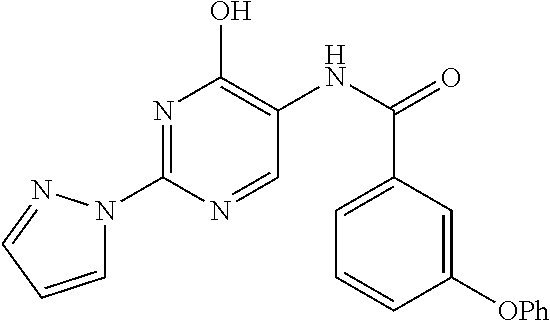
N1=C(N2C=CC=N2)N=CC(NC(=O)C2=CC=CC([OPh])=C2)=C1O
